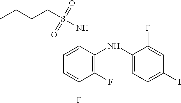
C1=C(NS(CCCC)(=O)=O)C(NC2=CC=C(I)C=C2F)=C(F)C(F)=C1
